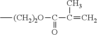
C[(CH2)2O]C(C(=C)C)=O
